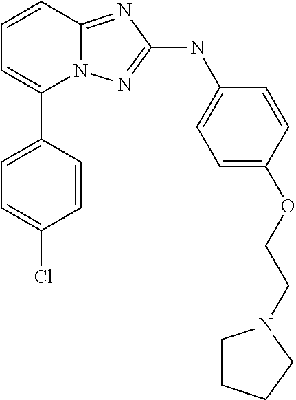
C1=CC2=NC(NC3=CC=C(OCCN4CCCC4)C=C3)=NN2C(C2=CC=C(Cl)C=C2)=C1
